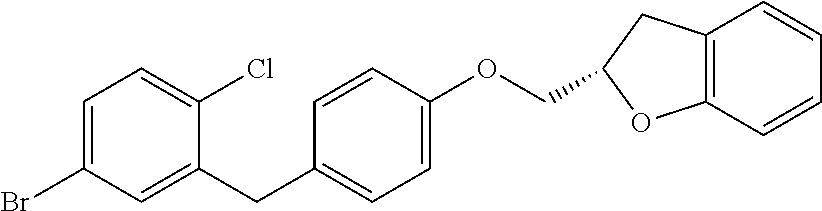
C1(Br)=CC=C(Cl)C(CC2=CC=C(OCC3CC4=C(C=CC=C4)O3)C=C2)=C1
